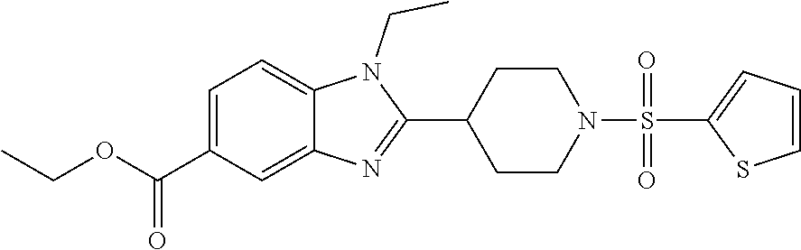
C1=C(C(OCC)=O)C=C2C(=C1)N(CC)C(C1CCN(S(C3=CC=CS3)(=O)=O)CC1)=N2
